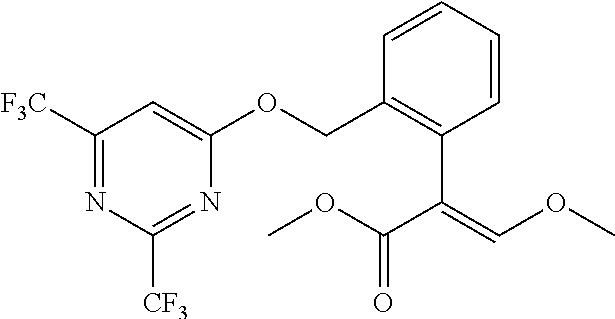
C1([F3C])=NC([CF3])=NC(OCC2=C(C(=COC)C(=O)OC)C=CC=C2)=C1
